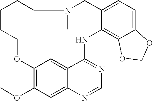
C12=CC=C3C(=C1NC1=NC=NC4=CC(OC)=C(C=C14)OCCCCCN(C)C2)OCO3
